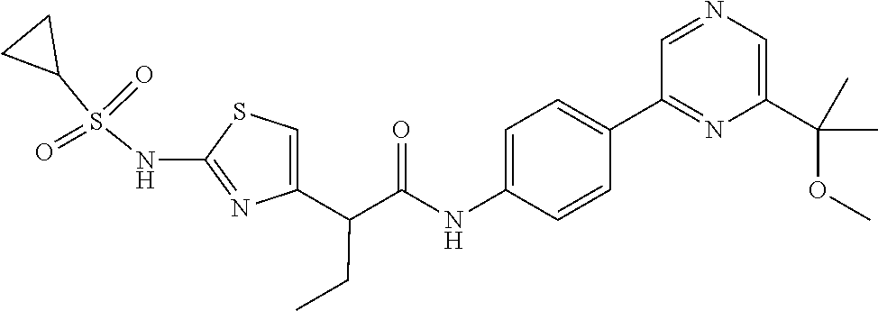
C1=C(C(C(NC2=CC=C(C3=NC(C(OC)(C)C)=CN=C3)C=C2)=O)CC)N=C(NS(C2CC2)(=O)=O)S1
